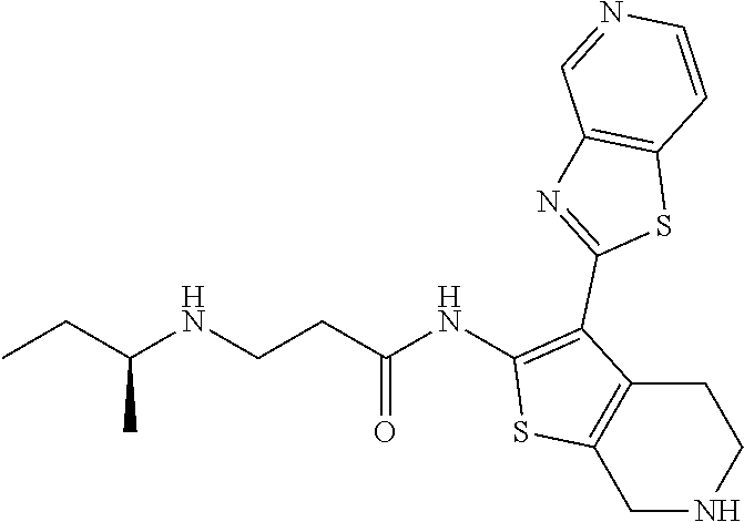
C1NCCC2=C1SC(NC(CCNC(CC)C)=O)=C2C1=NC2=C(S1)C=CN=C2
